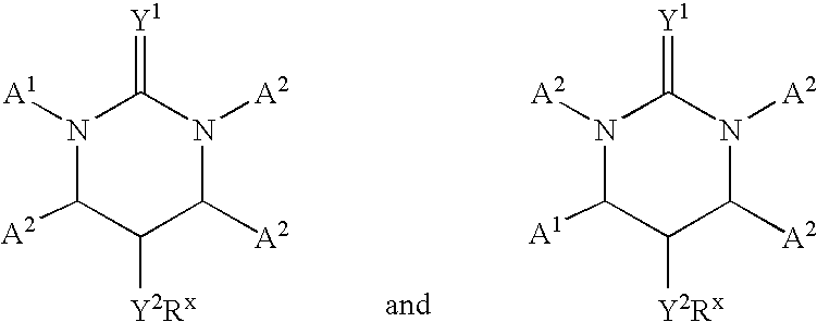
C1([Y2Rx])C([A2])N([A2])C(=[Y1])N([A1])C1[A2].C1([Y2Rx])C([A2])N([A2])C(=[Y1])N([A2])C1[A1]
